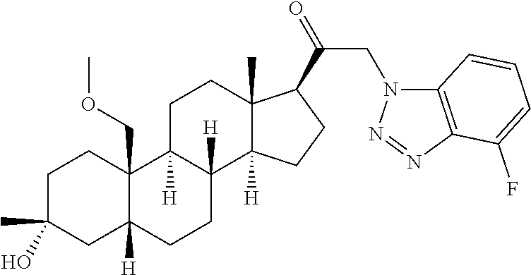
C1C(C)(O)CC2([H])C(COC)(C1)C1([H])C([H])(CC2)C2([H])C(C)(CC1)C(C(=O)CN1C3=C(N=N1)C(F)=CC=C3)CC2
